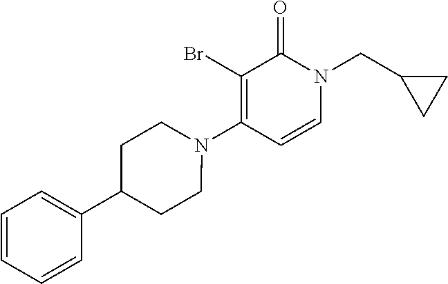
N1(C2=C(Br)C(=O)N(CC3CC3)C=C2)CCC(C2=CC=CC=C2)CC1
